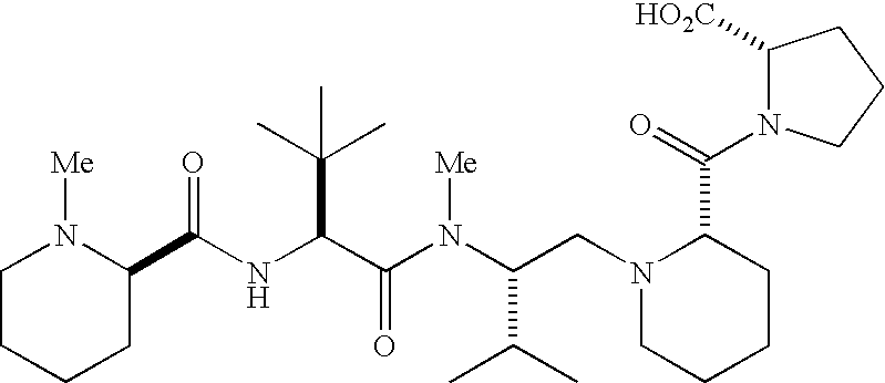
N(C(C(N(C(C(C)C)CN1CCCCC1C(N1C([HO2C])CCC1)=O)[Me])=O)C(C)(C)C)C(=O)C1N([Me])CCCC1
